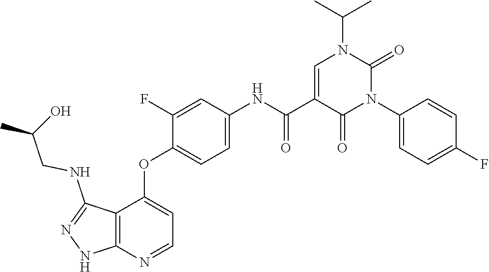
CC(C)N1C=C(C(=O)NC2=CC=C(OC3=CC=NC4=C3C(NCC(C)O)=NN4)C(F)=C2)C(=O)N(C2=CC=C(F)C=C2)C1=O
